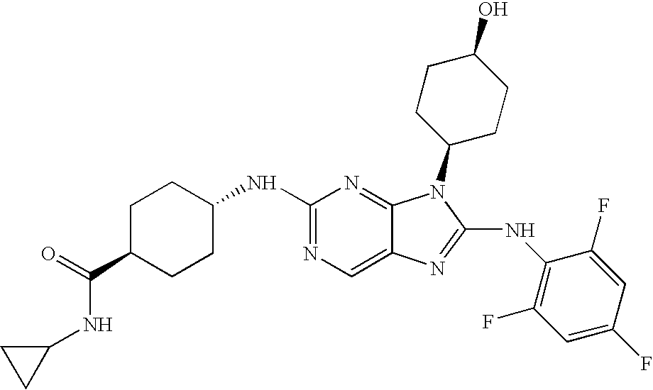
N1=C(NC2CCC(C(NC3CC3)=O)CC2)N=C2C(=C1)N=C(NC1=C(F)C=C(F)C=C1F)N2C1CCC(O)CC1
